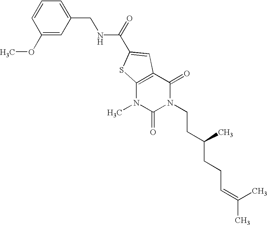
C1(OC)=CC(CNC(=O)C2=CC3=C(N(C)C(=O)N(CCC(CCC=C(C)C)C)C3=O)S2)=CC=C1
